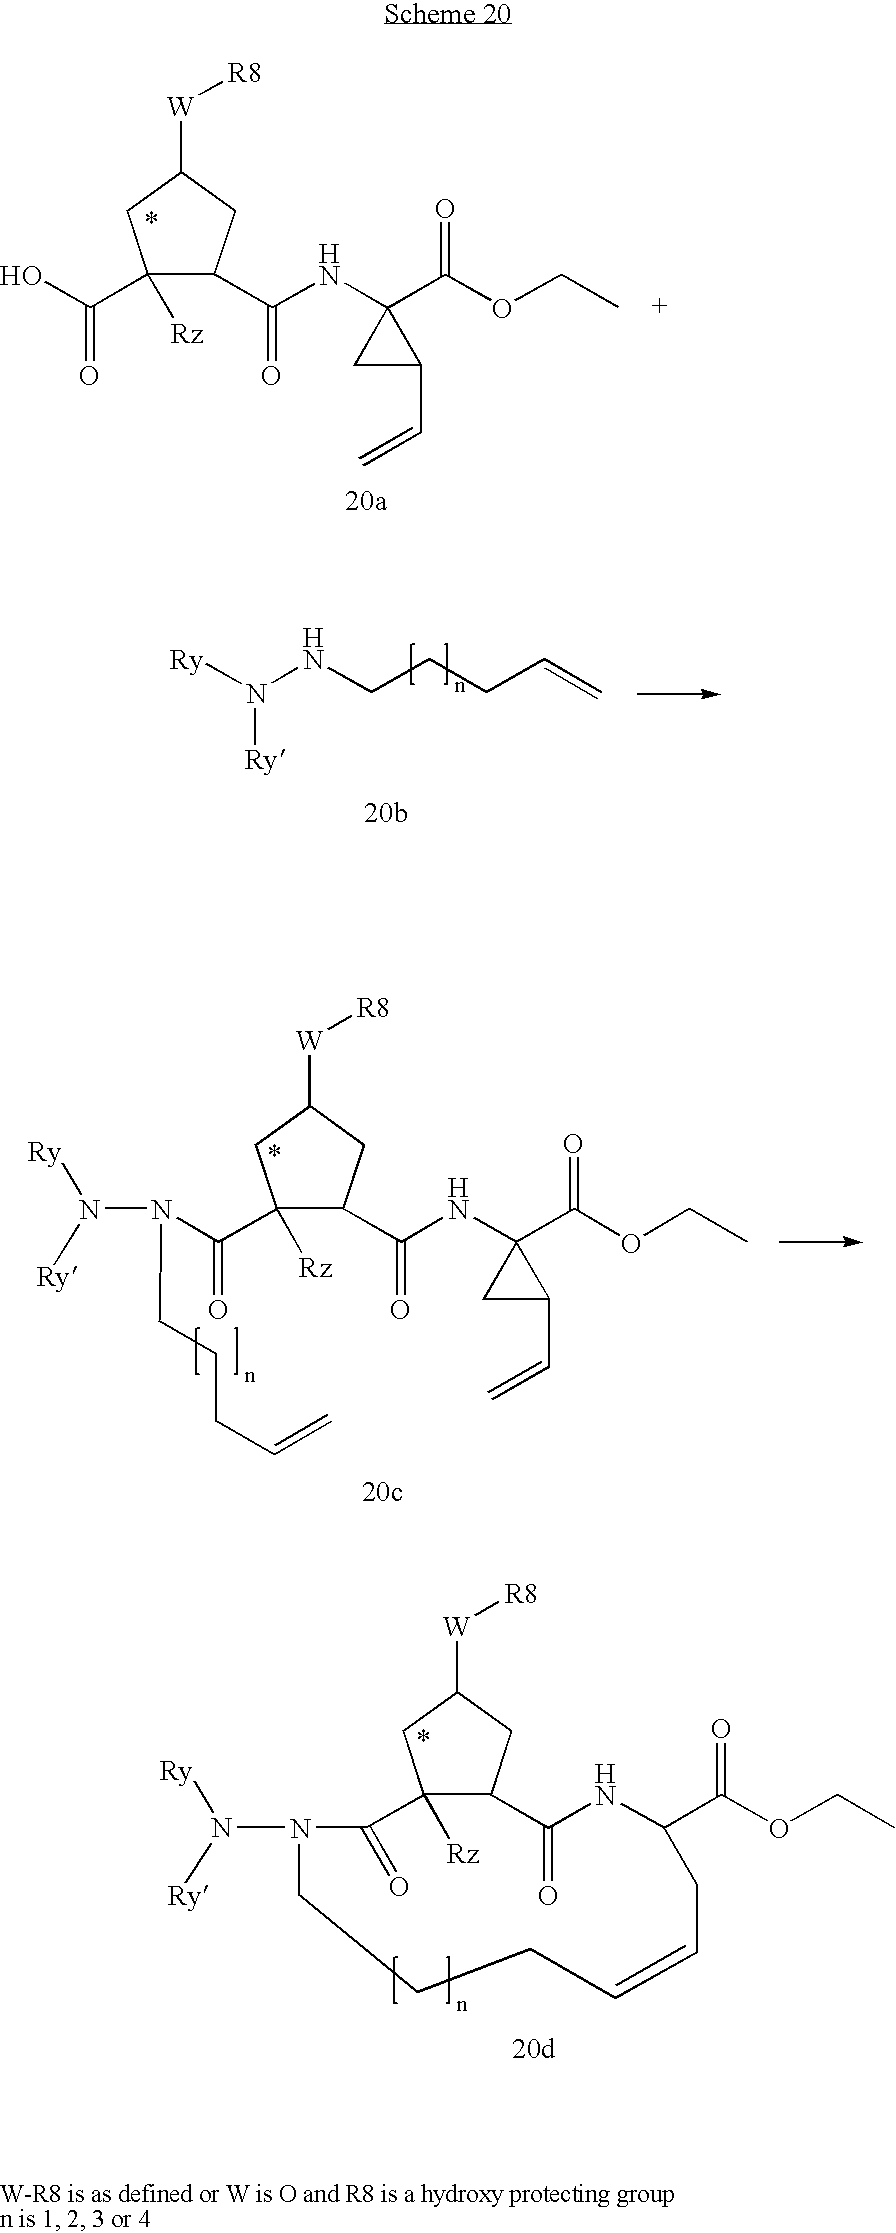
CCOC(C1(NC(=O)C2C(C(=O)O)([Rz])CC([W][R8])C2)CC1C=C)=O.[Ry]N(NCCCC=C)[Ry].CCOC(C1(NC(=O)C2C(C(=O)N(N([Ry])[Ry])CCCC=C)([Rz])CC([W][R8])C2)CC1C=C)=O.CCOC(C1NC(=O)C2C([Rz])(CC([W][R8])C2)C(=O)N(N([Ry])[Ry])CCCC=CC1)=O
